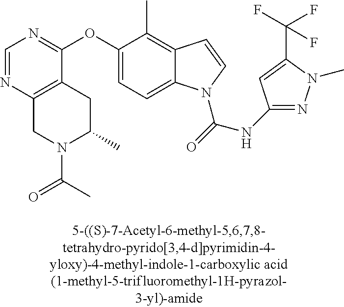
C1=NC2=C(C(OC3=CC=C4C(=C3C)C=CN4C(=O)NC3=NN(C)C(C(F)(F)F)=C3)=N1)CC(C)N(C(C)=O)C2
